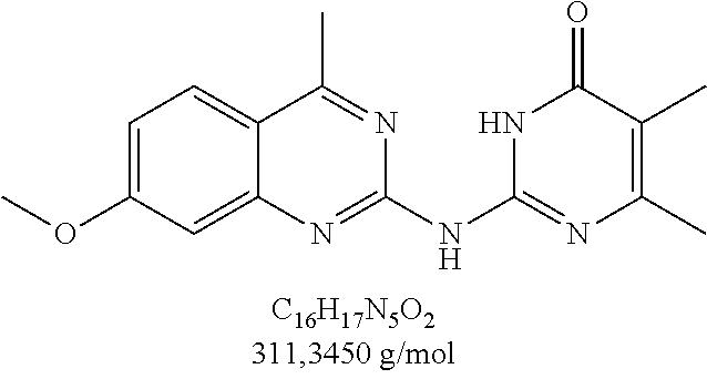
C1=C(OC)C=C2C(=C1)C(C)=NC(NC1=NC(C)=C(C)C(=O)N1)=N2
